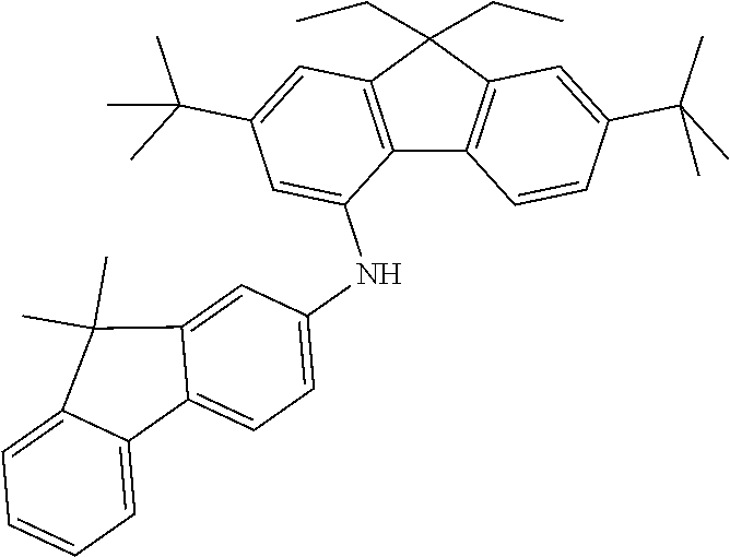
C12=C(C(CC)(CC)C3=C1C=CC(C(C)(C)C)=C3)C=C(C(C)(C)C)C=C2NC1=CC=C2C(=C1)C(C)(C)C1=CC=CC=C21
